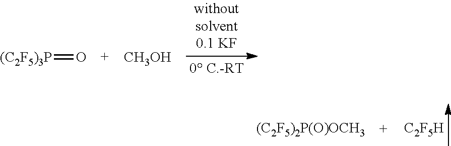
[(C2F5)3P]=O.[CH3OH].[(C2F5)2P(O)OCH3].[C2F5H]
